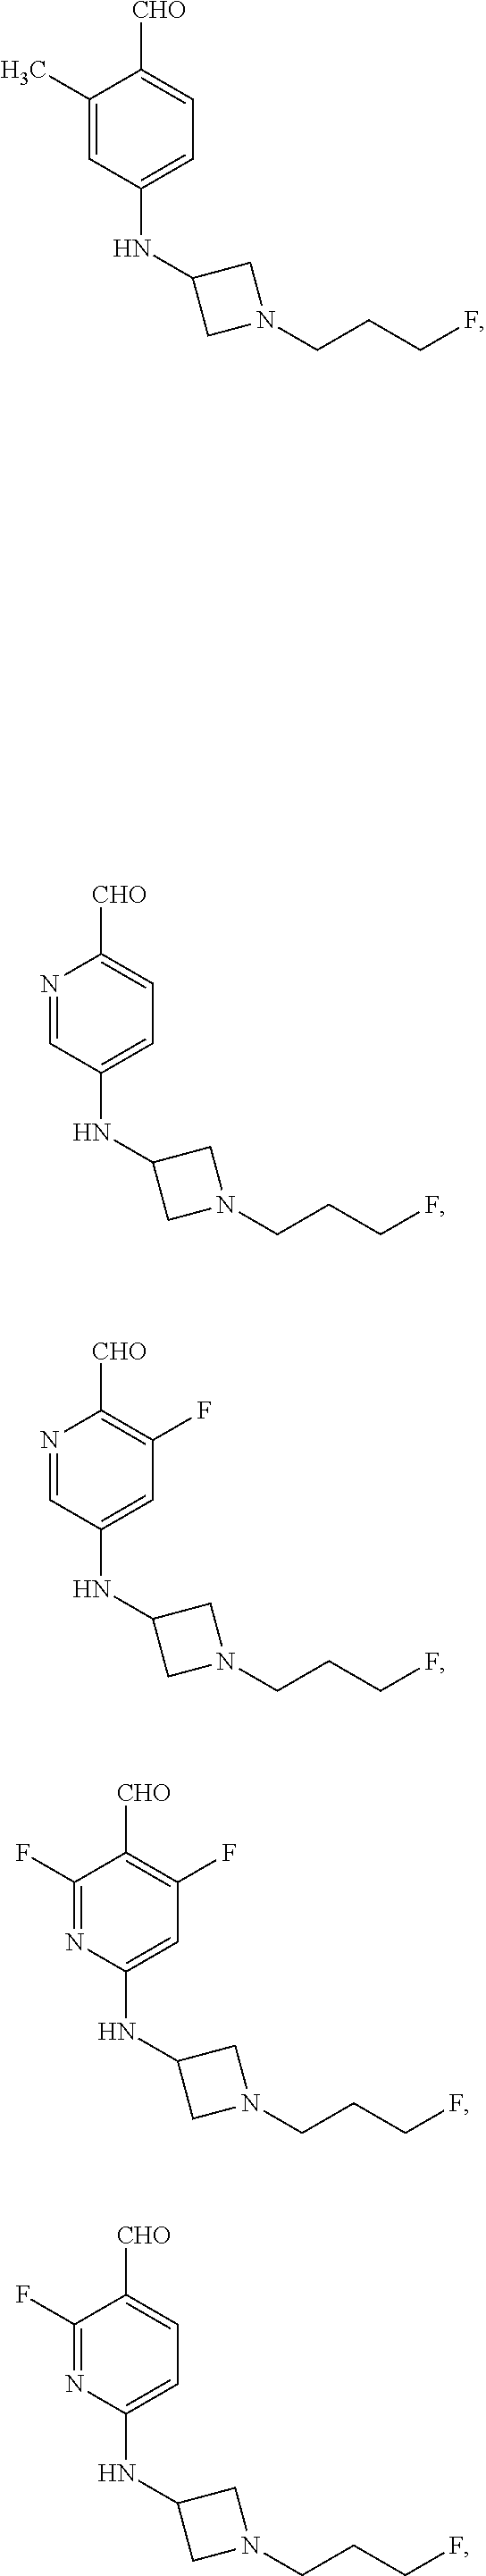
N1(CCCF)CC(NC2=CC=C([CHO])C(C)=C2)C1.C(CCF)N1CC(NC2=CC=C([CHO])N=C2)C1.N1=CC(NC2CN(CCCF)C2)=CC(F)=C1[CHO].C1=C(NC2CN(CCCF)C2)N=C(F)C([CHO])=C1F.C1([CHO])=CC=C(NC2CN(CCCF)C2)N=C1F
